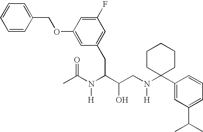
C1(OCC2=CC=CC=C2)=CC(CC(C(CN(C2(C3=CC(C(C)C)=CC=C3)CCCCC2)[H])O)N(C(C)=O)[H])=CC(F)=C1
